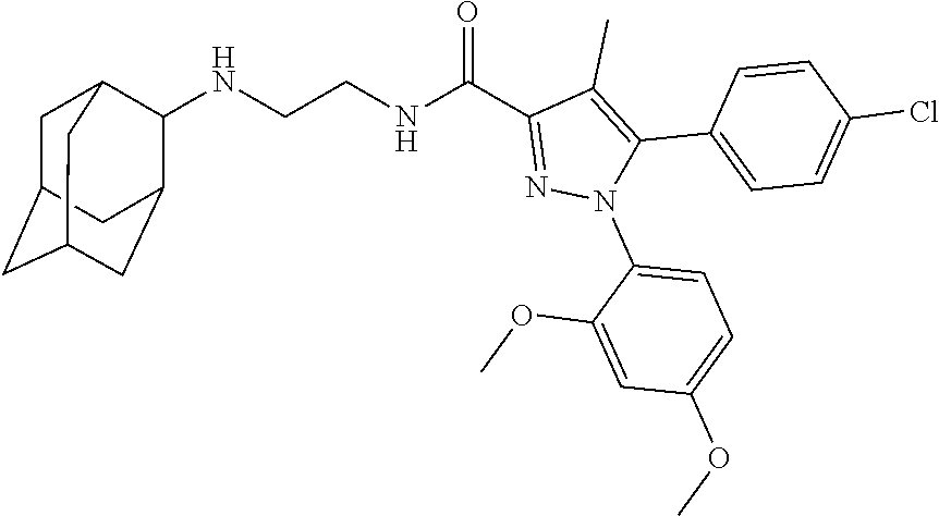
N(CCNC(C1=NN(C2=CC=C(OC)C=C2OC)C(C2=CC=C(Cl)C=C2)=C1C)=O)C1C2CC3CC(CC1C3)C2
